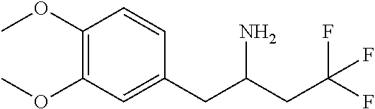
COC1=C(OC)C=CC(CC(N)CC(F)(F)F)=C1
